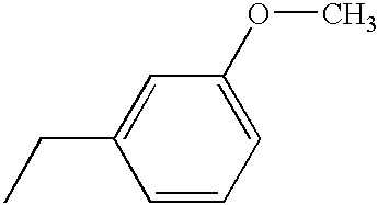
C1=CC=C(OC)C=C1CC
